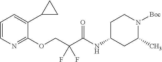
C1=CN=C(OCC(C(NC2CC(C)N([Boc])CC2)=O)(F)F)C(C2CC2)=C1
